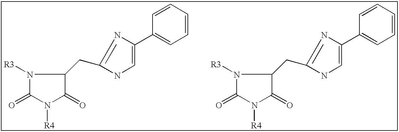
N1([R3])C(=O)N([R4])C(=O)C1CC1=NC(C2=CC=CC=C2)=CN1.N1([R3])C(=O)N([R4])C(=O)C1CC1=NC(C2=CC=CC=C2)=CN1
